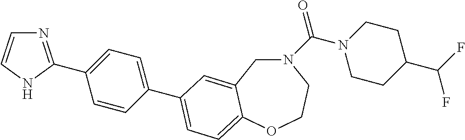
N1(C(N2CCC(C(F)F)CC2)=O)CC2=CC(C3=CC=C(C4=NC=CN4)C=C3)=CC=C2OCC1
